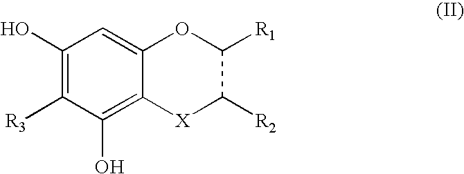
C1(O)=C([R3])C(O)=C2C(=C1)OC([R1])C([R2])[X]2
